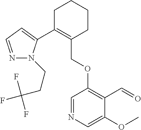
C1C(C2=CC=NN2CCC(F)(F)F)=C(COC2=C(C=O)C(OC)=CN=C2)CCC1
